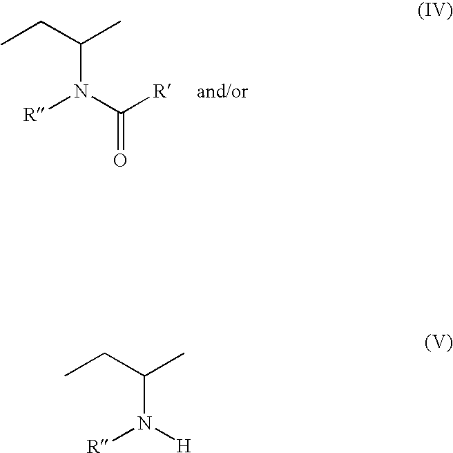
CCC(C)N(C([R     and/or])=O)[R].CCC(C)N([H])[R]
